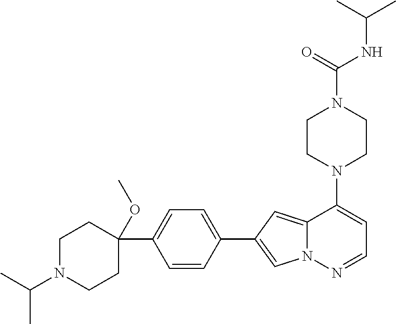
N1(C2=CC=NN3C2=CC(C2=CC=C(C4(OC)CCN(C(C)C)CC4)C=C2)=C3)CCN(C(NC(C)C)=O)CC1
